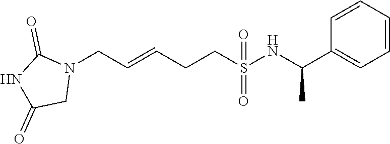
N1(CC=CCCS(=O)(=O)NC(C2=CC=CC=C2)C)C(=O)NC(=O)C1
